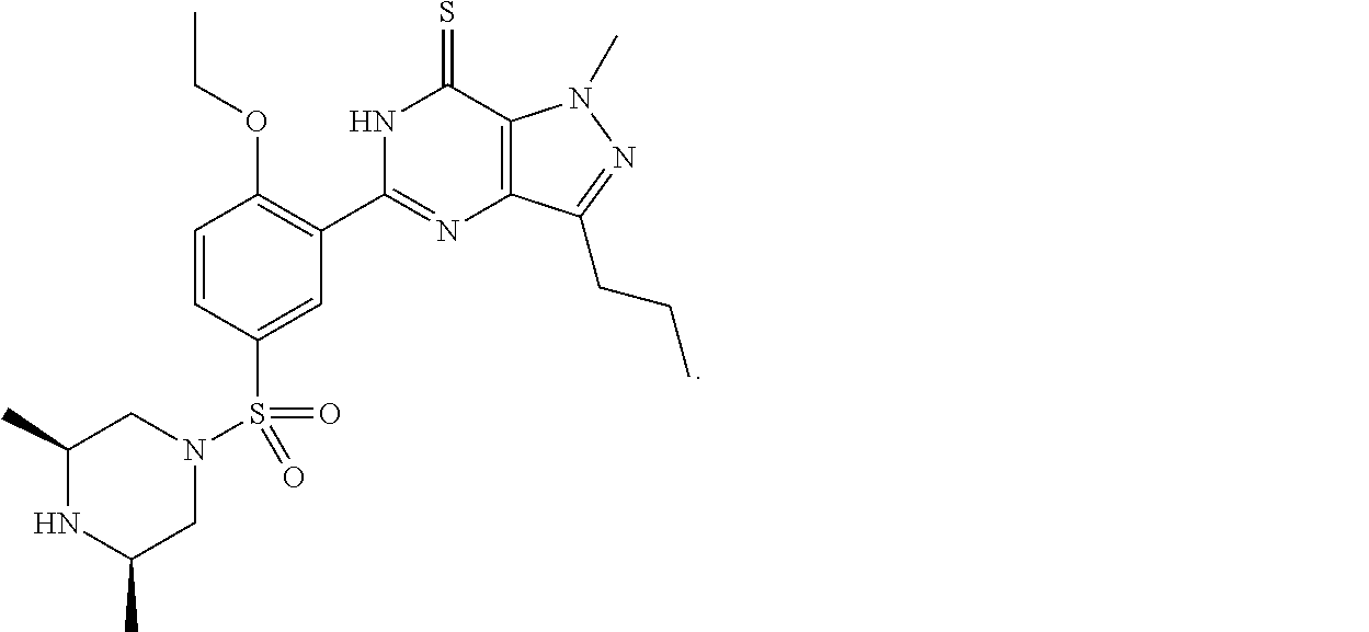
C1(C2=NC3=C(C(=S)N2)N(C)N=C3CCC)=C(OCC)C=CC(S(=O)(N2CC(C)NC(C)C2)=O)=C1
